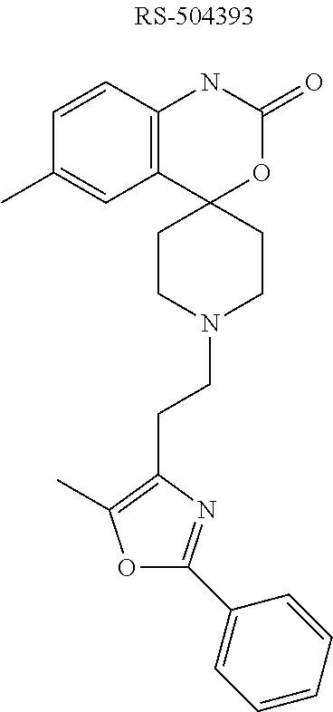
C1=CC2=C(C=C1C)C1(OC(=O)N2)CCN(CCC2=C(C)OC(C3=CC=CC=C3)=N2)CC1
